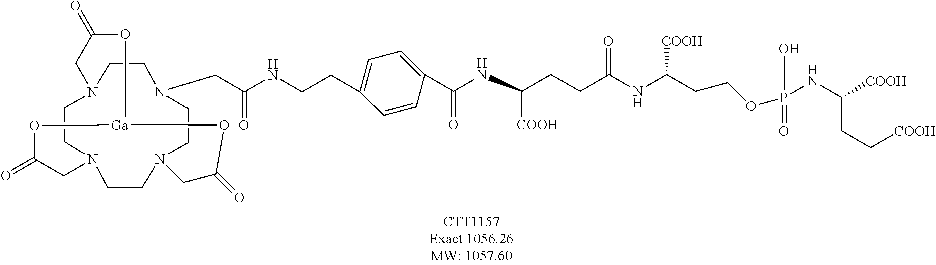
C(CNC(CN1CCN2CCN3CCN(CC1)CC(=O)O[Ga](OC(=O)C3)OC(=O)C2)=O)C1=CC=C(C(NC([COOH])CCC(NC(CCOP(O)(=O)NC(CC[COOH])[COOH])[COOH])=O)=O)C=C1
